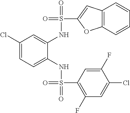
C1(Cl)=CC=C(NS(=O)(=O)C2=C(F)C=C(Cl)C(F)=C2)C(NS(=O)(C2=CC3=C(O2)C=CC=C3)=O)=C1
